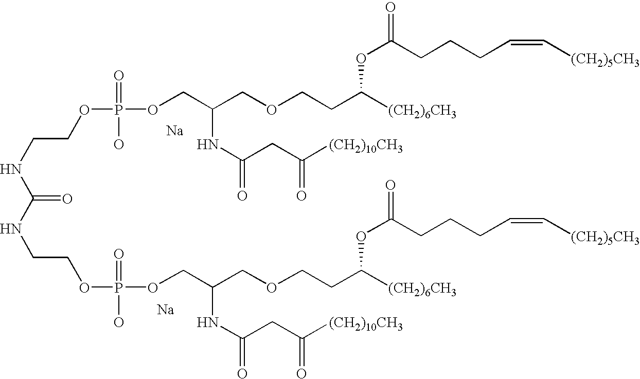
N(CCOP(OCC(COCCC([(CH2)6CH3])OC(=O)CCCC=C[(CH2)5CH3])NC(=O)CC([(CH2)10CH3])=O)(=O)O)C(NCCOP(O)(=O)OCC(COCCC([(CH2)6CH3])OC(=O)CCCC=C[(CH2)5CH3])NC(=O)CC([(CH2)10CH3])=O)=O.[Na].[Na]
